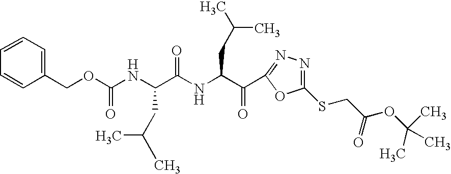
C1=CC=C(COC(NC(C(NC(C(=O)C2=NN=C(SCC(OC(C)(C)C)=O)O2)CC(C)C)=O)CC(C)C)=O)C=C1
